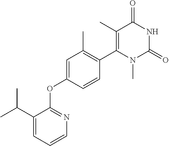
C1=CC=C(C(C)C)C(OC2=CC(C)=C(C3=C(C)C(=O)NC(=O)N3C)C=C2)=N1
